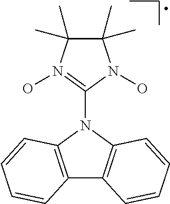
C1(C)(C)C(C)(C)N(O)=C(N2C3=C(C4=C2C=CC=C4)C=CC=C3)N1O
